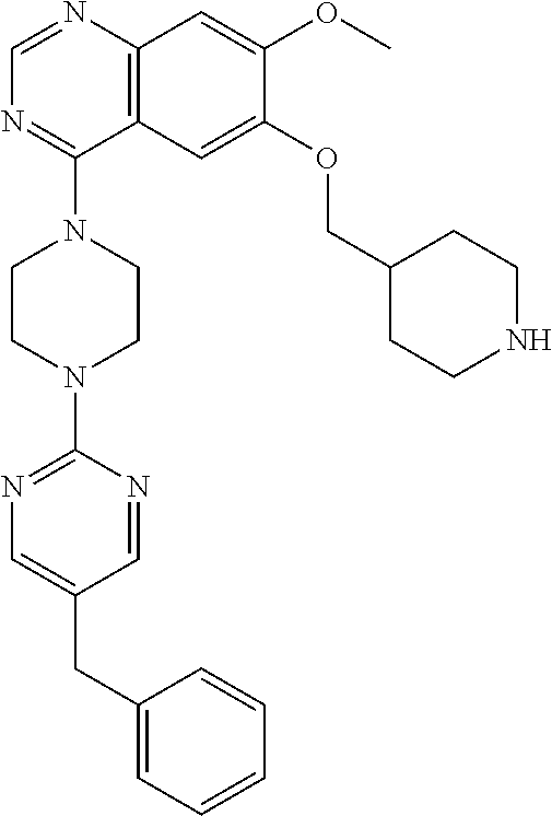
C12=C(N=CN=C1N1CCN(C3=NC=C(CC4=CC=CC=C4)C=N3)CC1)C=C(OC)C(OCC1CCNCC1)=C2
